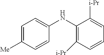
C1=C([Me])C=CC(NC2=C([i-Pr])C=CC=C2[i-Pr])=C1
